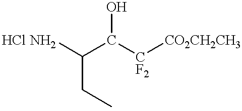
C([HCl NH2])(C(O)[CF2][CO2CH2CH3])CC
